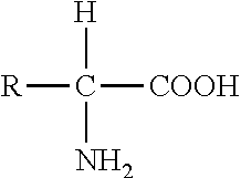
[H]C([R])([COOH])N
